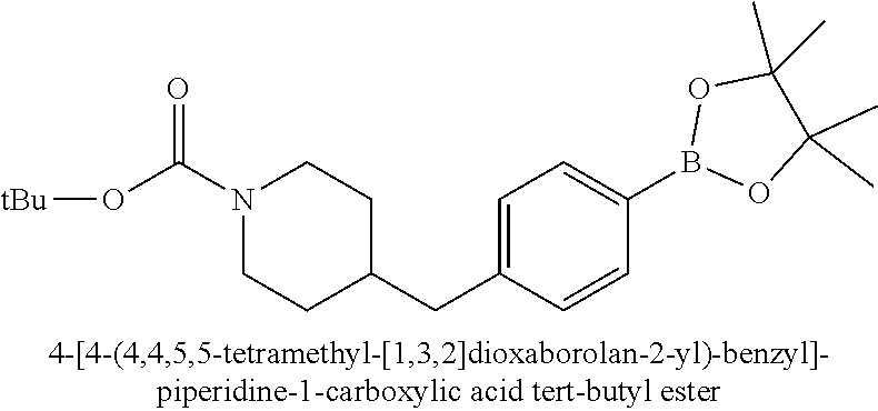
N1(C(O[tBu])=O)CCC(CC2=CC=C(B3OC(C)(C)C(C)(C)O3)C=C2)CC1
